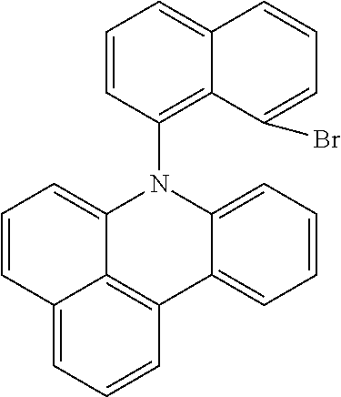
C1=CC2=CC=CC3=C2C(=C1)N(C1=C2C(=CC=C1)C=CC=C2Br)C1=CC=CC=C31
